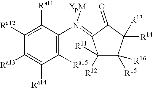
C1([Ra15])=C(N2=C3C(=O[XpM]2)C([R14])([R13])C([R15])([R16])C3([R12])[R11])C([Ra11])=C([Ra12])C([Ra13])=C1[Ra14]
